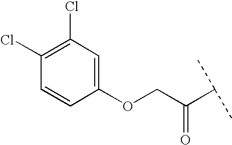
C1(Cl)=C(Cl)C=C(OCC(C(C)C)=O)C=C1
